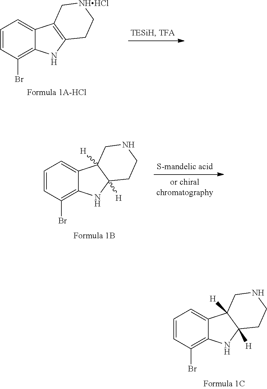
C1=CC(Br)=C2C(=C1)C1([H])C([H])(N2)CCNC1.C1=CC(Br)=C2C(=C1)C1=C(N2)CC[NHHCl]C1.C1=CC(Br)=C2C(=C1)C1([H])C([H])(N2)CCNC1
